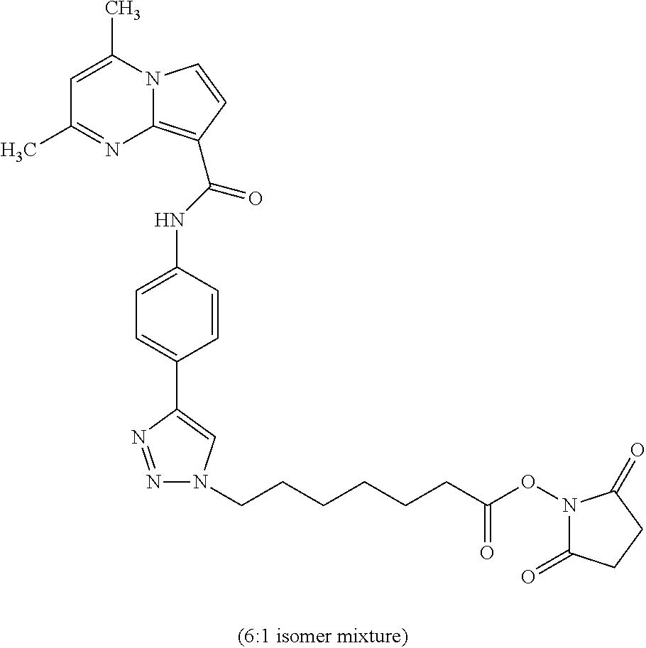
C1=C(C)N2C(=C(C(NC3=CC=C(C4=CN(CCCCCCC(=O)ON5C(=O)CCC5=O)N=N4)C=C3)=O)C=C2)N=C1C
